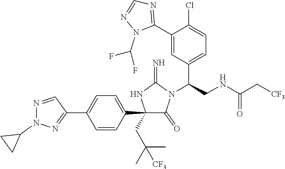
C1(C2=CC=C(C3=NN(C4CC4)N=C3)C=C2)(CC(C)(C)[CF3])C(=O)N(C(CNC(C[CF3])=O)C2=CC=C(Cl)C(C3=NC=NN3C(F)F)=C2)C(=N)N1
